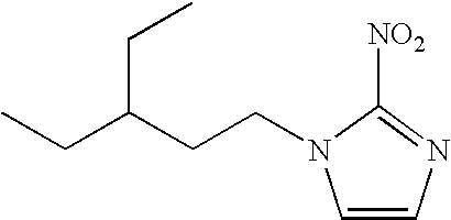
C(C(CCN1C([NO2])=NC=C1)CC)C
